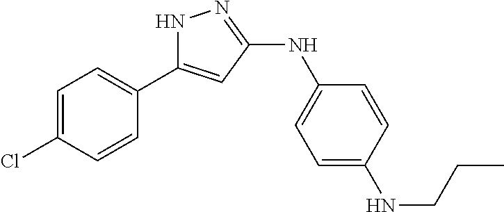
C1=C(Cl)C=CC(C2=CC(NC3=CC=C(NCCC)C=C3)=NN2)=C1
